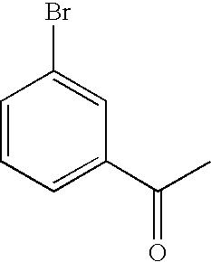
C1=CC=C(C(C)=O)C=C1Br
